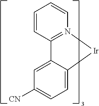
C12=CC([CN])=CC=C1[Ir]N1=C2C=CC=C1
